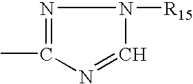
N1=CN([R15])N=C1C
